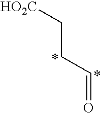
C(CC=O)[HO2C]
